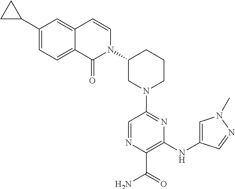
C1(C2CC2)=CC=C2C(=C1)C=CN(C1CN(C3=NC(NC4=CN(C)N=C4)=C(C(N)=O)N=C3)CCC1)C2=O
